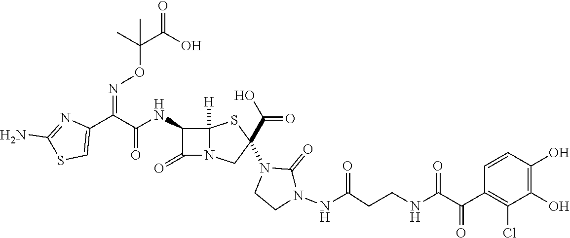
C(=O)(NC1C(=O)N2C1([H])SC(N1CCN(NC(CCNC(C(=O)C3=C(Cl)C(O)=C(O)C=C3)=O)=O)C1=O)(C(O)=O)C2)C(C1=CSC(N)=N1)=NOC(C(O)=O)(C)C
